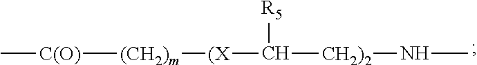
C[C(O)][(CH2)m][(X]C([R5])[CH2)2]NC
